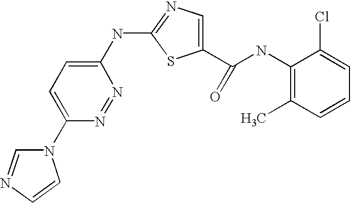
C1(N2C=NC=C2)=CC=C(NC2=NC=C(C(NC3=C(C)C=CC=C3Cl)=O)S2)N=N1
